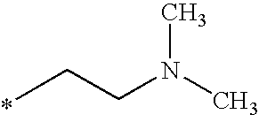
C(CC)N(C)C
